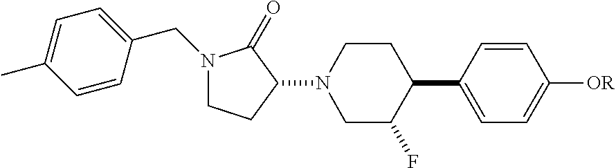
C1CC(N2CC(F)C(C3=CC=C([OR])C=C3)CC2)C(=O)N1CC1=CC=C(C)C=C1
